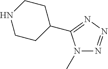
N1CCC(C2=NN=NN2C)CC1
